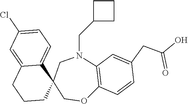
C1CC(CN2C3=C(OCC4(C5=CC=C(Cl)C=C5CCC4)C2)C=CC(CC(O)=O)=C3)C1
